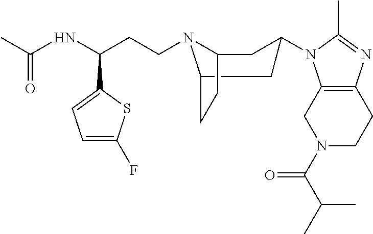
C1CC2=C(CN1C(C(C)C)=O)N(C1CC3N(CCC(C4=CC=C(F)S4)NC(C)=O)C(CC3)C1)C(C)=N2
